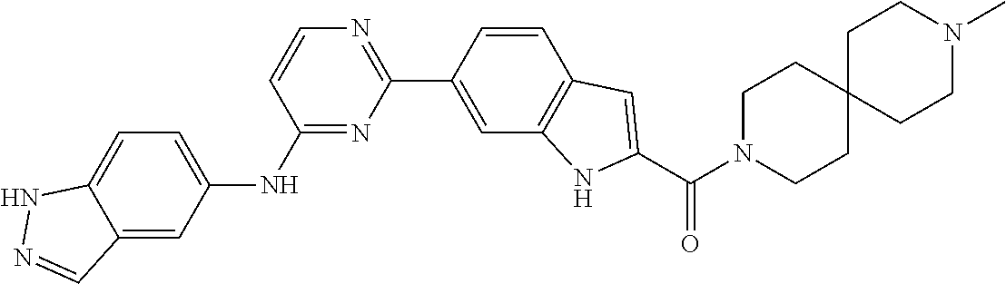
C12=CC=C(NC3=NC(C4=CC5=C(C=C4)C=C(C(=O)N4CCC6(CC4)CCN(C)CC6)N5)=NC=C3)C=C1C=NN2
